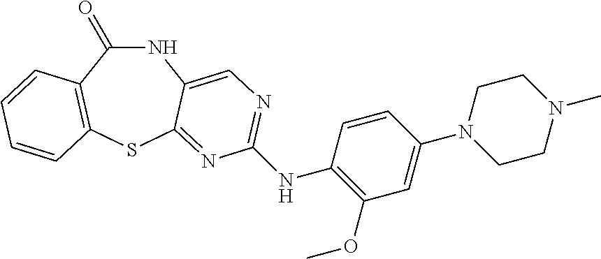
N1C(=O)C2=C(SC3=NC(NC4=C(OC)C=C(N5CCN(C)CC5)C=C4)=NC=C13)C=CC=C2
